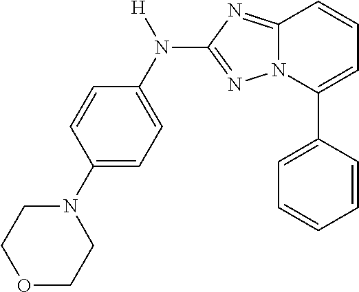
C1(N2CCOCC2)=CC=C(N(C2=NN3C(=N2)C=CC=C3C2=CC=CC=C2)[H])C=C1
